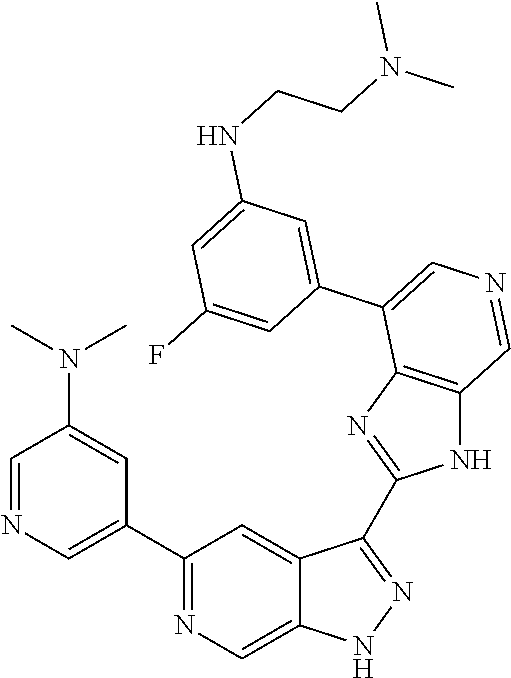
C1(C2=CN=CC(N(C)C)=C2)=NC=C2C(=C1)C(C1=NC3=C(N1)C=NC=C3C1=CC(NCCN(C)C)=CC(F)=C1)=NN2
